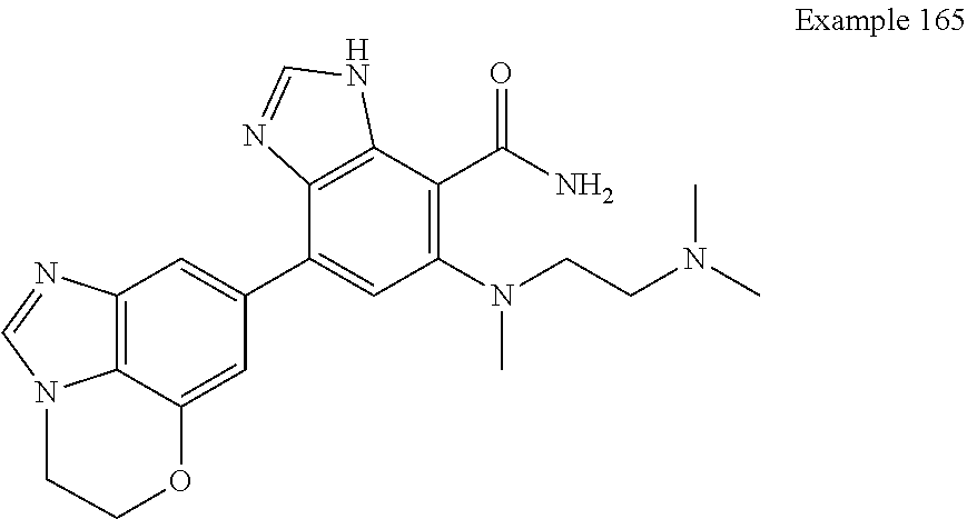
C12=C3C(=CC(C4=CC(N(CCN(C)C)C)=C(C(N)=O)C5=C4N=CN5)=C1)OCCN3C=N2
